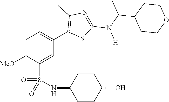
C1=C([MeO])C(S(NC2CCC(O)CC2)(=O)=O)=CC(C2=C(C)N=C(N(C(C)C3CCOCC3)[H])S2)=C1
